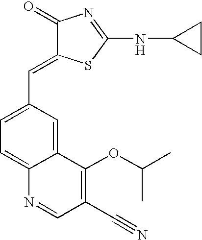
C1=C(C=C2C(=O)N=C(NC3CC3)S2)C=C2C(=C1)N=CC(C#N)=C2OC(C)C
